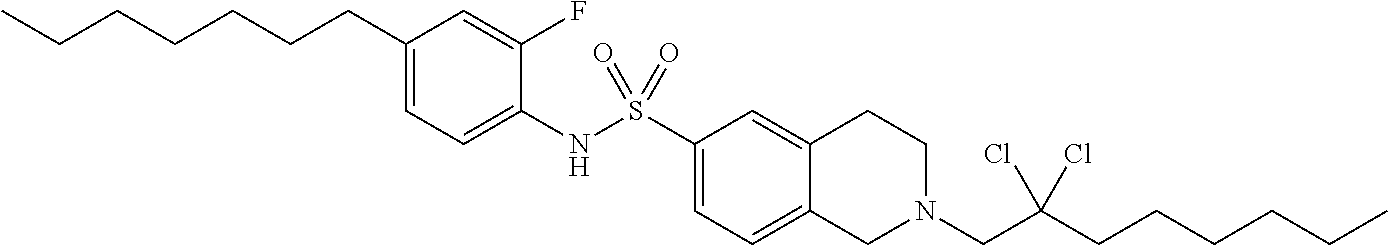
C1(CCCCCCC)=CC=C(NS(C2=CC=C3C(=C2)CCN(CC(CCCCCC)(Cl)Cl)C3)(=O)=O)C(F)=C1
